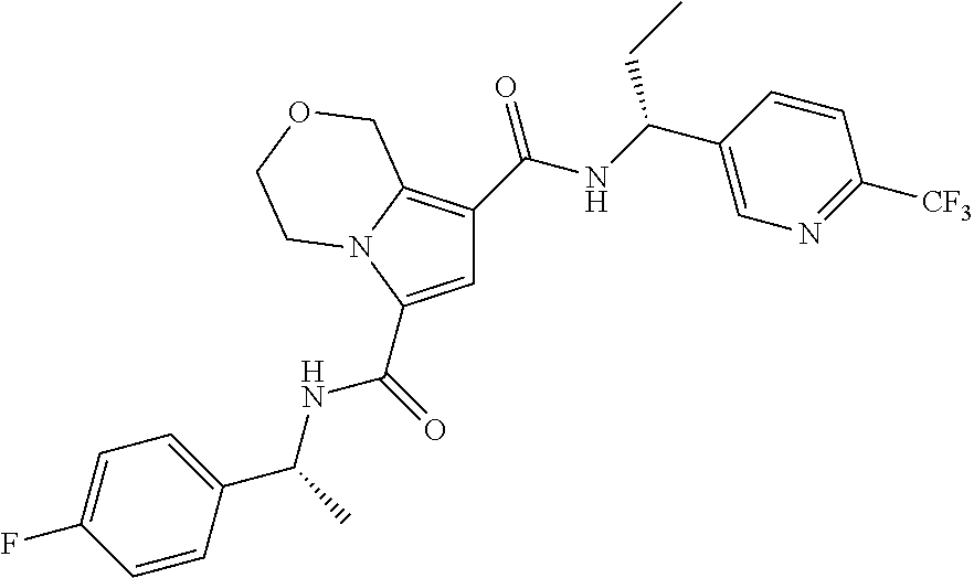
N(C(=O)C1=CC(C(NC(C2=CN=C([CF3])C=C2)CC)=O)=C2N1CCOC2)C(C1=CC=C(F)C=C1)C
